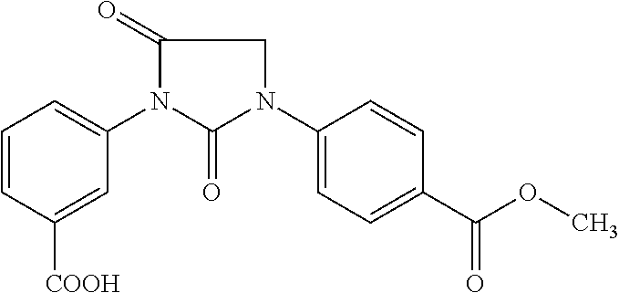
C1=CC([COOH])=CC(N2C(=O)N(C3=CC=C(C(OC)=O)C=C3)CC2=O)=C1
